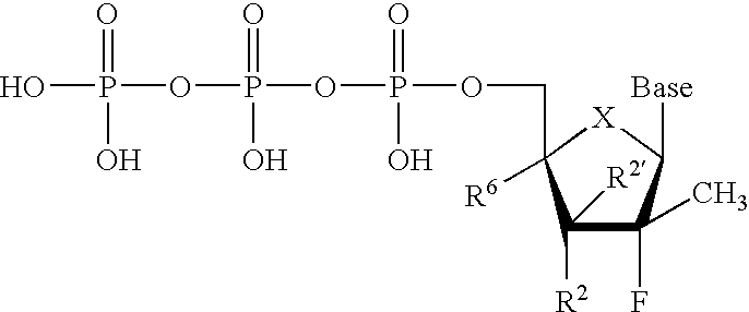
C1([R2])([R2])C(F)(C)C([Base])[X]C1(COP(OP(OP(O)(=O)O)(=O)O)(=O)O)[R6]
